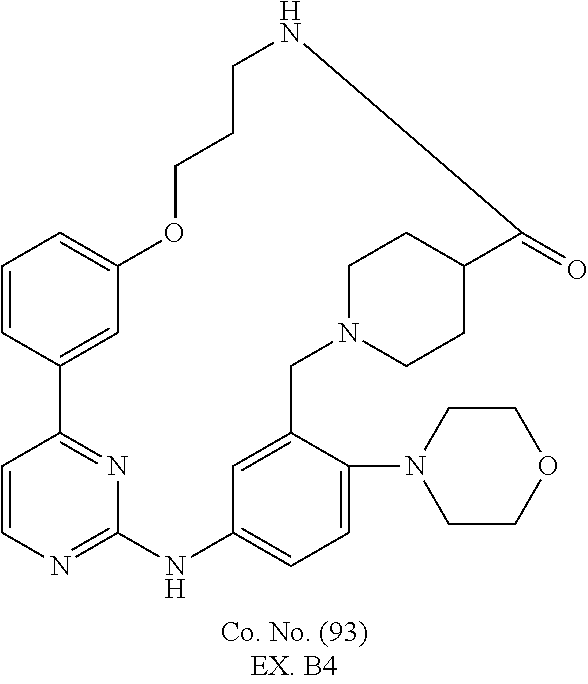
C1=CC2=NC(=N1)NC1=CC=C(N3CCOCC3)C(=C1)CN1CCC(CC1)C(=O)NCCCOC1=CC=CC2=C1
